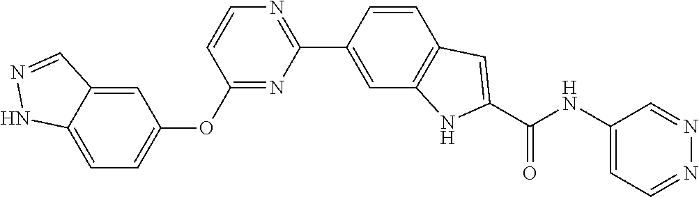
C1=C2C(=CC(OC3=NC(C4=CC5=C(C=C4)C=C(C(NC4=CC=NN=C4)=O)N5)=NC=C3)=C1)C=NN2
